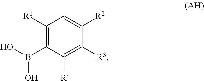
C1([R1])=C(B(O)O)C([R4])=C([R3])C([R2])=C1
